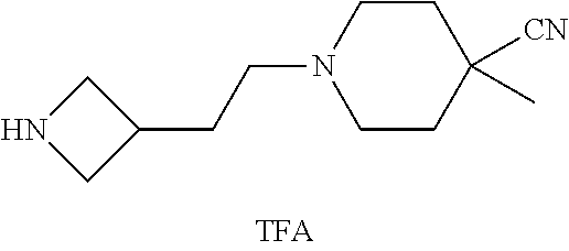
N1CC(CCN2CCC([CN])(C)CC2)C1
